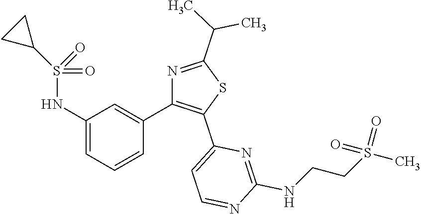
C1(NS(=O)(=O)C2CC2)=CC=CC(C2=C(C3=CC=NC(NCCS(C)(=O)=O)=N3)SC(C(C)C)=N2)=C1
